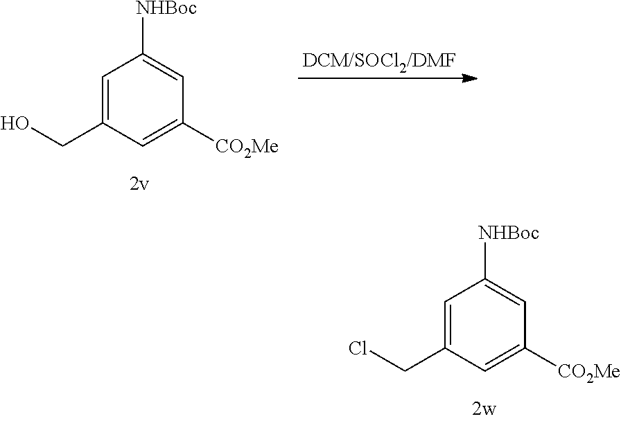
C1=C(CO)C=C([CO2Me])C=C1[NHBoc].C1=C(CCl)C=C([CO2Me])C=C1[NHBoc]
